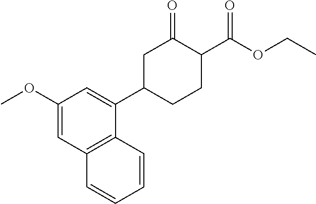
C1=C(OC)C=C(C2CC(=O)C(C(OCC)=O)CC2)C2=C1C=CC=C2
